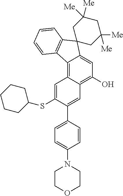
C12=C3C(=C(O)C=C1C1(C4=C2C=CC=C4)CC([Me])([Me])CC([Me])([Me])C1)C=C(C1=CC=C(N2CCOCC2)C=C1)C(SC1CCCCC1)=C3
